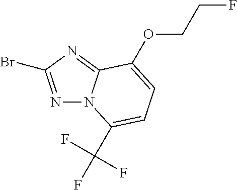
N1=C(Br)N=C2N1C(C(F)(F)F)=CC=C2OCCF
